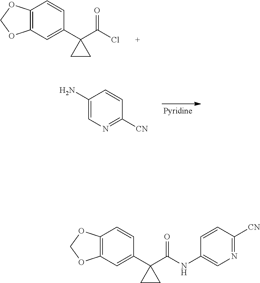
C12=C(C=C(C3(C(Cl)=O)CC3)C=C1)OCO2.C1(N)=CN=C([CN])C=C1.C12=C(C=C(C3(C(NC4=CN=C([CN])C=C4)=O)CC3)C=C1)OCO2
